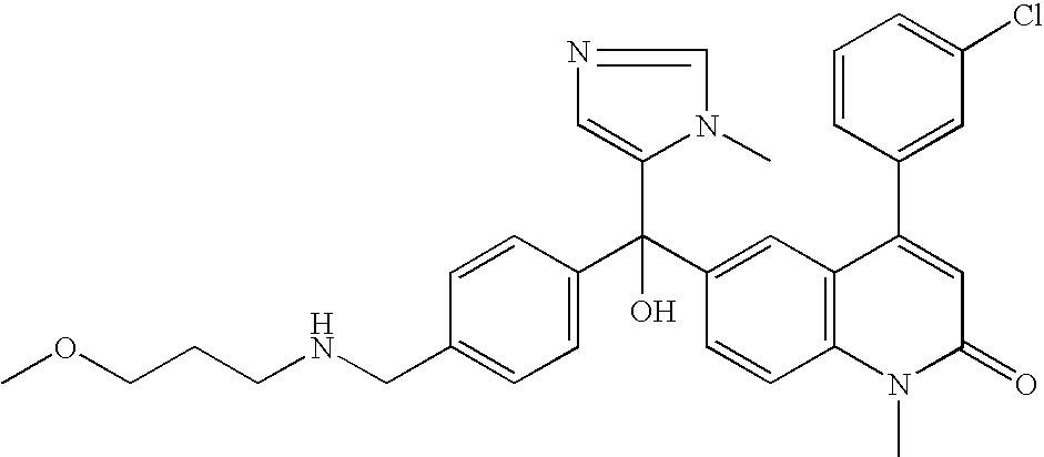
C1=C(CNCCCOC)C=CC(C(C2=CC3=C(C=C2)N(C)C(=O)C=C3C2=CC(Cl)=CC=C2)(C2=CN=CN2C)O)=C1
